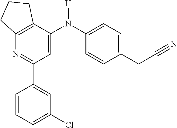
C1(C2=CC(Cl)=CC=C2)=NC2=C(C(N(C3=CC=C(CC#N)C=C3)[H])=C1)CCC2
